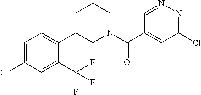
C1=C(C(N2CCCC(C3=CC=C(Cl)C=C3C(F)(F)F)C2)=O)C=NN=C1Cl
